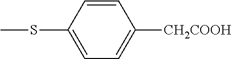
S(C1=CC=C([CH2COOH])C=C1)C
